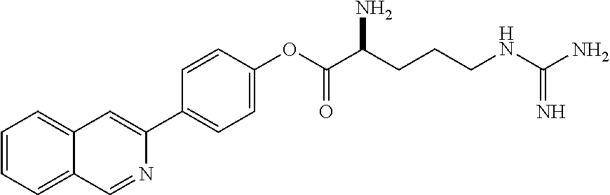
C1=CC=C2C(=C1)C=C(C1=CC=C(OC(C(CCCNC(N)=N)N)=O)C=C1)N=C2
